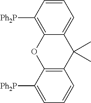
C1=CC([Ph2P])=C2C(=C1)C(C)(C)C1=C(O2)C([Ph2P])=CC=C1
